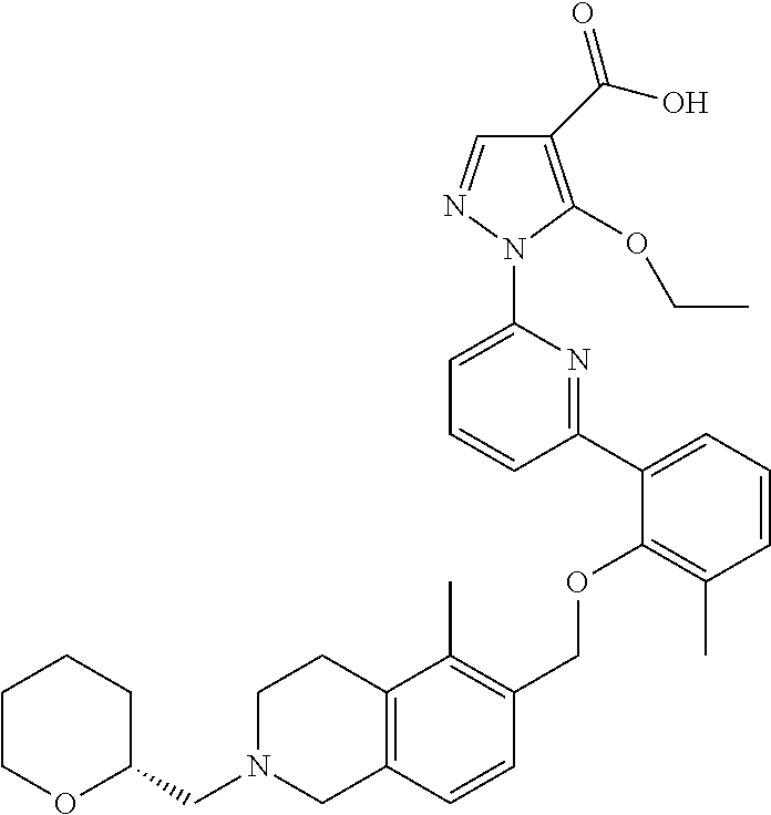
C1(C(O)=O)=C(OCC)N(C2=CC=CC(C3=CC=CC(C)=C3OCC3=C(C)C4=C(C=C3)CN(CC3CCCCO3)CC4)=N2)N=C1
